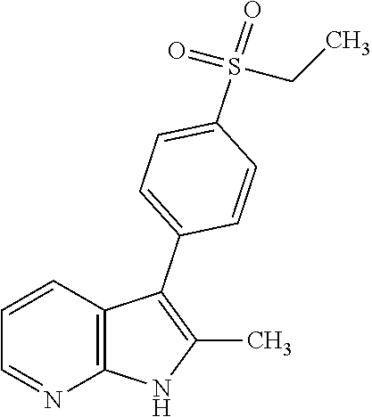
C1=CC2=C(N=C1)NC(C)=C2C1=CC=C(S(=O)(CC)=O)C=C1
